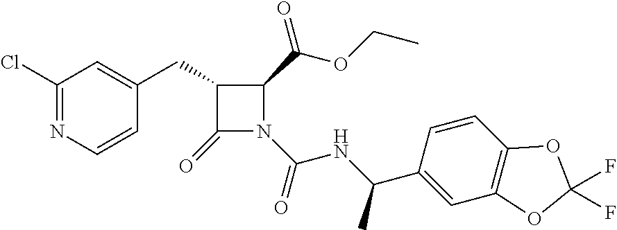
C1(CC2=CC(Cl)=NC=C2)C(=O)N(C(=O)NC(C2=CC3=C(C=C2)OC(F)(F)O3)C)C1C(=O)OCC
